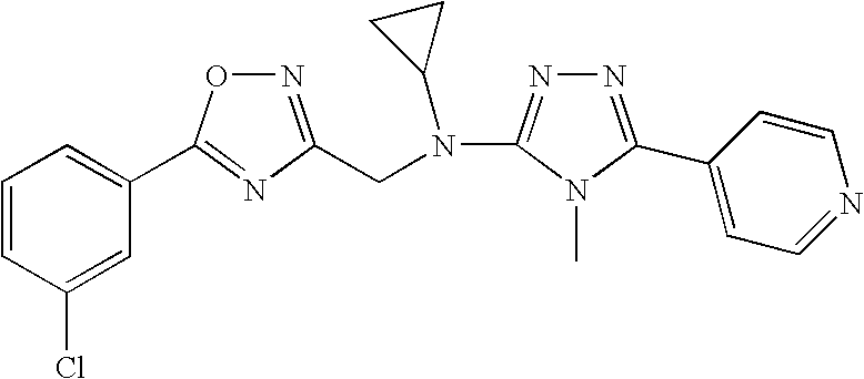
C1=CC(Cl)=CC(C2=NC(CN(C3CC3)C3=NN=C(C4=CC=NC=C4)N3C)=NO2)=C1
